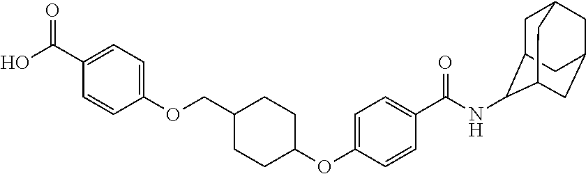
C1(C(O)=O)=CC=C(OCC2CCC(OC3=CC=C(C(NC4C5CC6CC(CC4C6)C5)=O)C=C3)CC2)C=C1
